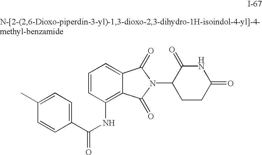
C1(C(NC2=C3C(=CC=C2)C(=O)N(C2CCC(=O)NC2=O)C3=O)=O)=CC=C(C)C=C1
